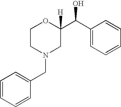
C1=CC=CC(CN2CC(C(C3=CC=CC=C3)O)([H])OCC2)=C1
